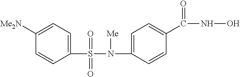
C1(S(N(C2=CC=C(C(NO)=O)C=C2)[Me])(=O)=O)=CC=C([Me2N])C=C1
